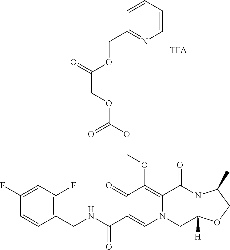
C1(CNC(C2=CN3C(=C(OCOC(OCC(=O)OCC4=NC=CC=C4)=O)C2=O)C(=O)N2C([H])(C3)OCC2C)=O)=C(F)C=C(F)C=C1
